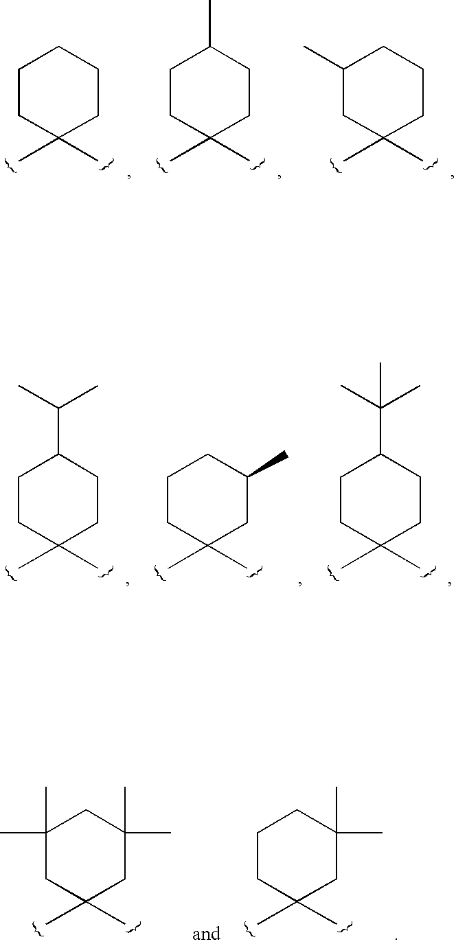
C1CC(C)(C)CCC1.C1CC(C)(C)CCC1C.C1(C)CC(C)(C)CCC1.C1CC(C)(C)CC(C)C1.C1CC(C)(C)CCC1C(C)C.C1CC(C)(C)CCC1C(C)(C)C.C1(C)(C)CC(C)(C)CC(C)(C)C1.C1CC(C)(C)CC(C)(C)C1
